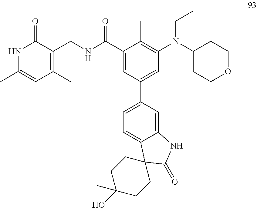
N1C(C)=CC(C)=C(CNC(C2=CC(C3=CC=C4C(=C3)NC(=O)C43CCC(O)(C)CC3)=CC(N(C3CCOCC3)CC)=C2C)=O)C1=O
